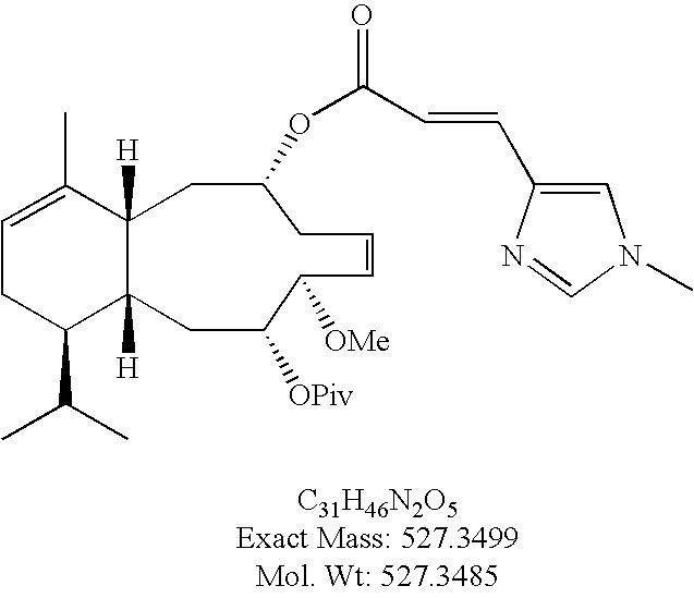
C1=C(C)C2([H])C([H])(C(C(C)C)C1)CC([OPiv])C([OMe])C=CCC(OC(=O)C=CC1=CN(C)C=N1)C2
